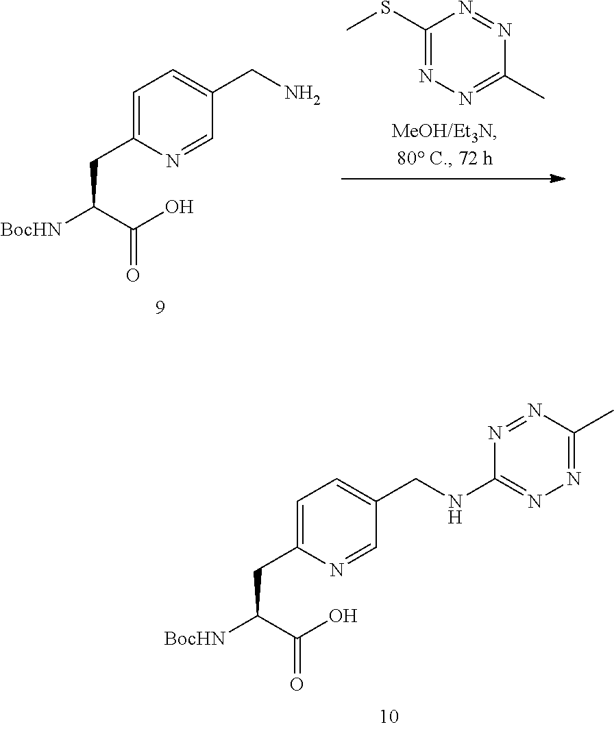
C1(SC)=NN=C(C)N=N1.C(CC1=CC=C(CN)C=N1)([BocHN])C(O)=O.C(CC1=CC=C(CNC2=NN=C(C)N=N2)C=N1)([BocHN])C(O)=O
